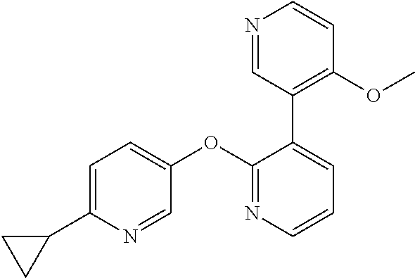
C1=C(C2CC2)N=CC(OC2=NC=CC=C2C2=C(OC)C=CN=C2)=C1
